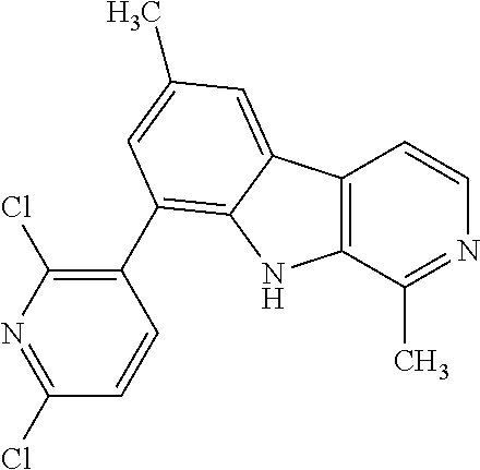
C12=C(C(C)=NC=C1)NC1=C(C3=C(Cl)N=C(Cl)C=C3)C=C(C)C=C21
